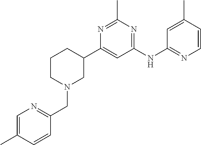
N1=C(C)N=C(NC2=NC=CC(C)=C2)C=C1C1CN(CC2=NC=C(C)C=C2)CCC1
